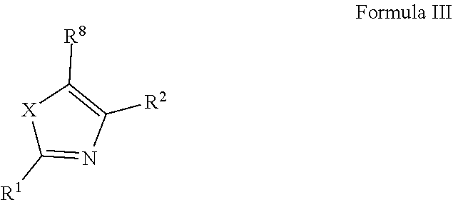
[R2]C1=C([R8])[X]C([R1])=N1
